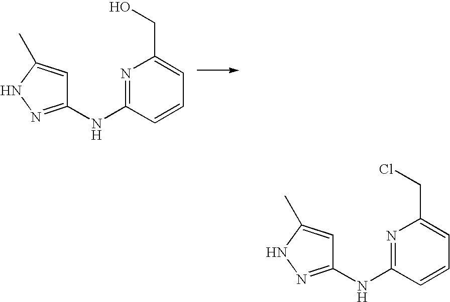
N1=C(NC2=NNC(C)=C2)C=CC=C1CO.N1=C(NC2=NNC(C)=C2)C=CC=C1CCl
